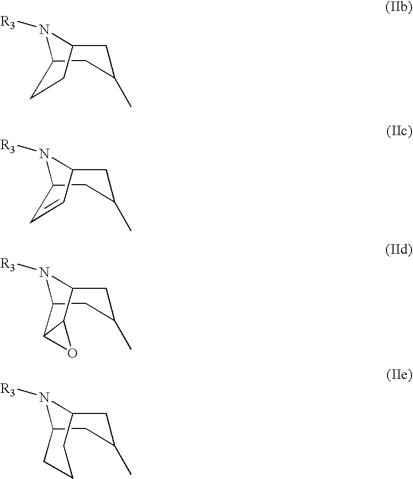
N1([R3])C2CC(C)CC1CC2.N1([R3])C2CC(C)CC1C=C2.N1([R3])C2CC(C)CC1C1OC21.N1([R3])C2CC(C)CC1CCC2
